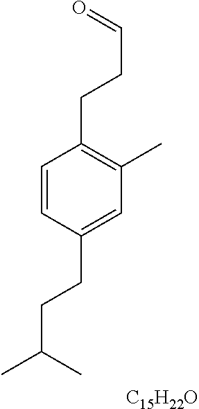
C1=CC(CCC(C)C)=CC(C)=C1CCC=O.[C15H22O]
